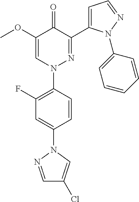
C1(F)=C(N2N=C(C3=CC=NN3C3=CC=CC=C3)C(=O)C(OC)=C2)C=CC(N2N=CC(Cl)=C2)=C1
